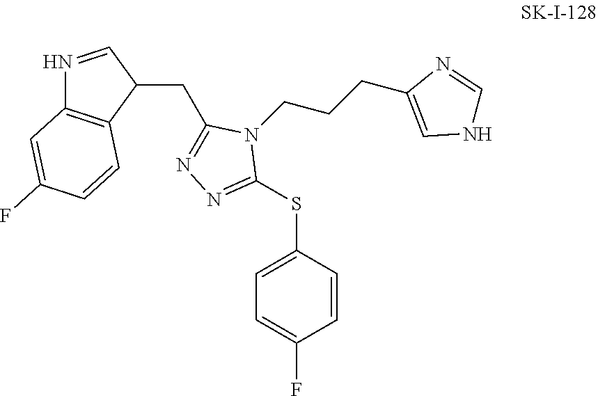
C1=CC(SC2=NN=C(CC3C=NC4=C3C=CC(F)=C4)N2CCCC2=CNC=N2)=CC=C1F
